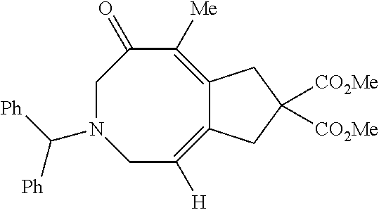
C1N(C([Ph])[Ph])CC([H])=C2C(=C([Me])C1=O)CC([CO2Me])([CO2Me])C2
